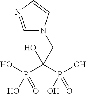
C1=NC=CN1CC(P(=O)(O)O)(P(O)(=O)O)O
